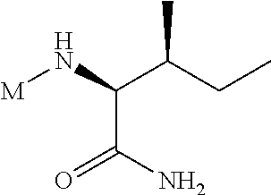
[M]NC(C(CC)C)C(N)=O
